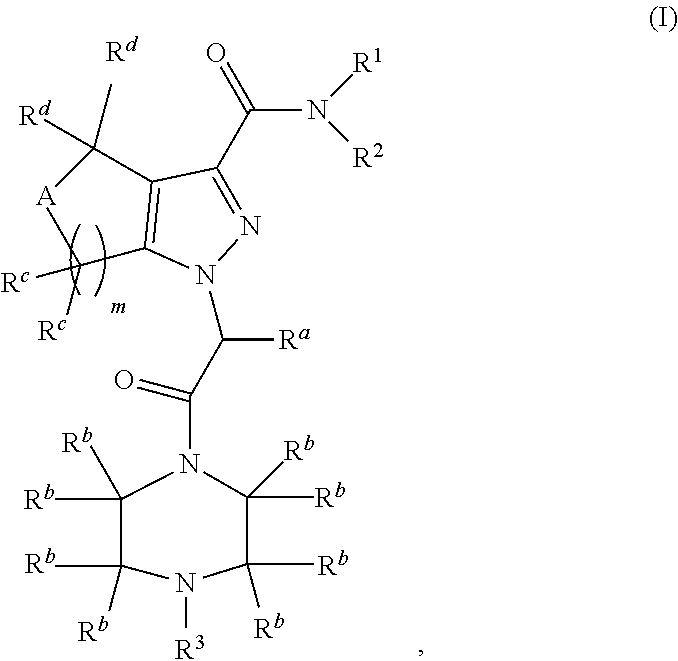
N1=C(C(N([R1])[R2])=O)C(C([Rd])([A])C)=C(C(C)([Rc])[Rc])N1C([Ra])C(=O)N1C([Rb])(C)C([Rb])(C)N([R3])C([Rb])(C)C1([Rb])C.[Rd].[Rb].[Rb].[Rb].[Rb]
